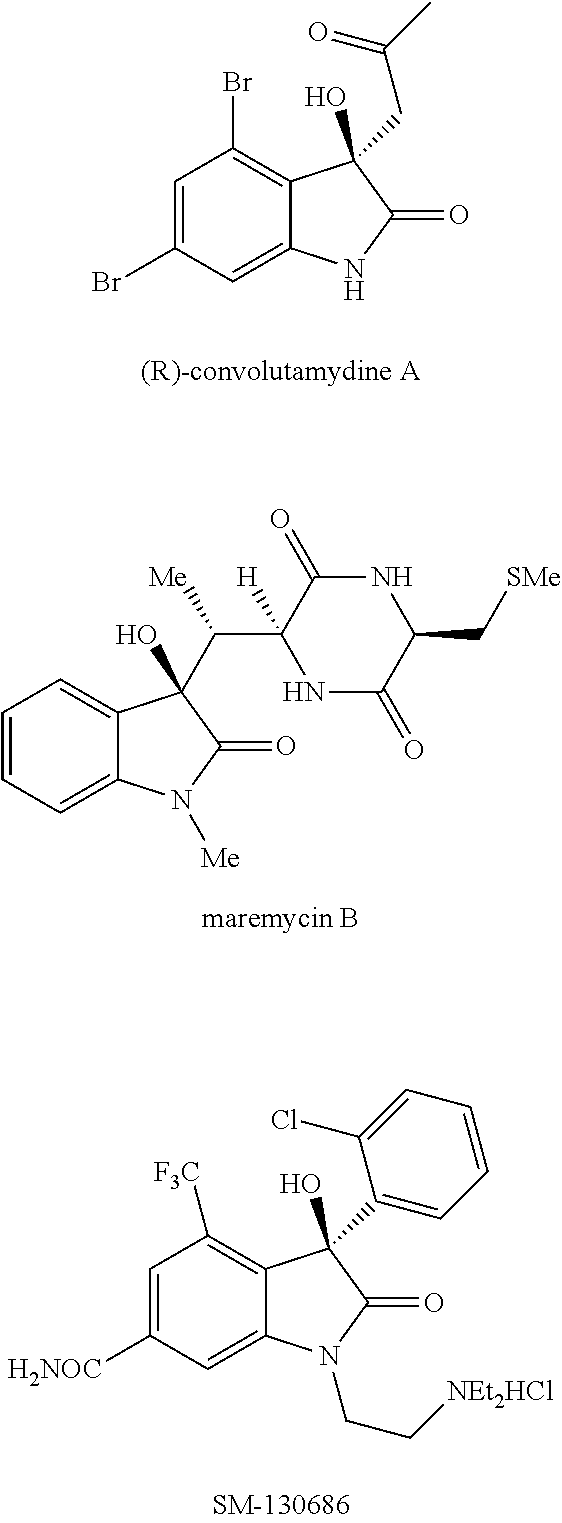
C1=C(Br)C=C2C(=C1Br)C(O)(CC(C)=O)C(=O)N2.C1=CC=C2C(=C1)C(O)(C(C1([H])C(=O)NC(C[SMe])C(=O)N1)[Me])C(=O)N2[Me].C1=C([H2NOC])C=C2C(=C1[F3C])C(O)(C1=CC=CC=C1Cl)C(=O)N2CC[NEt2HCl]
